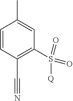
C1=CC(C#N)=C(S(=O)(=O)[Q])C=C1C
